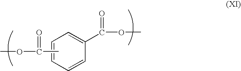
C1=CC(C(OC)=O)=CC=C1.CC(OC)=O
